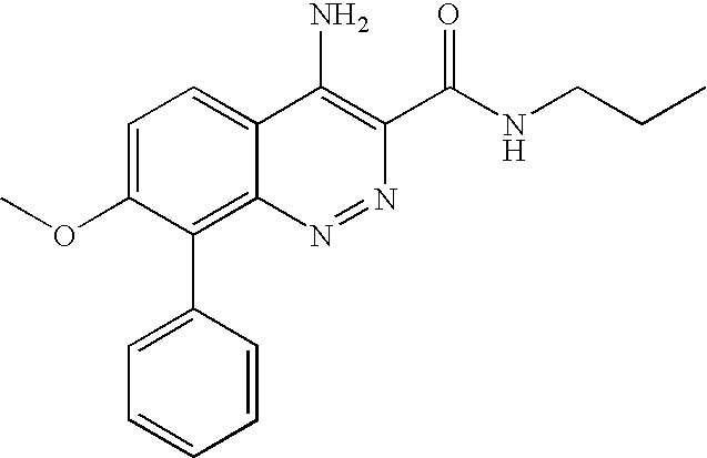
C1=CC=CC(C2=C3N=NC(C(NCCC)=O)=C(N)C3=CC=C2OC)=C1
